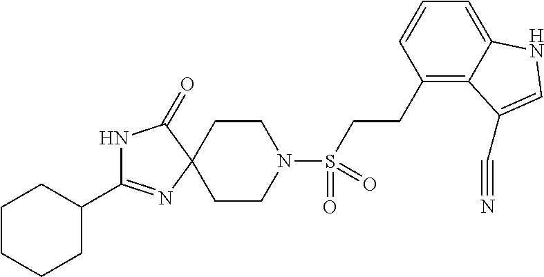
C1CN(S(CCC2=C3C(=CC=C2)NC=C3C#N)(=O)=O)CCC12N=C(C1CCCCC1)NC2=O
